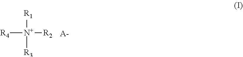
[R4][N+]([R2])([R3])[R1].[A-]
